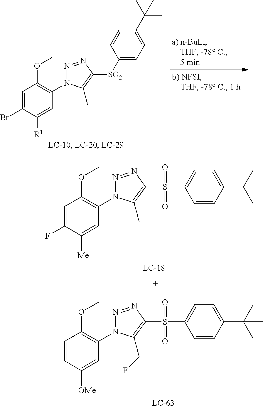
C1=C(Br)C([R1])=CC(N2N=NC([SO2]C3=CC=C(C(C)(C)C)C=C3)=C2C)=C1OC.C1=C(F)C([Me])=CC(N2N=NC(S(C3=CC=C(C(C)(C)C)C=C3)(=O)=O)=C2C)=C1OC.C1=CC([OMe])=CC(N2N=NC(S(C3=CC=C(C(C)(C)C)C=C3)(=O)=O)=C2CF)=C1OC
